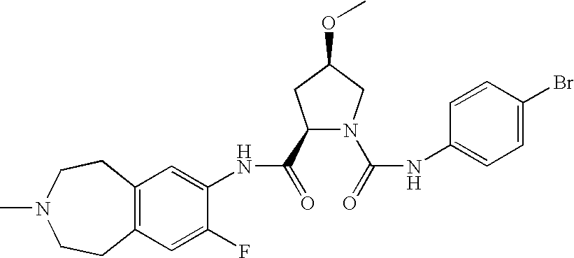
C12=C(C=C(F)C(NC(=O)C3N(C(=O)NC4=CC=C(Br)C=C4)CC(OC)C3)=C1)CCN(C)CC2
